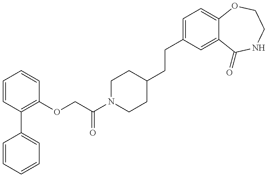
C1=CC=CC=C1C1=C(OCC(N2CCC(CCC3=CC=C4C(=C3)C(=O)NCCO4)CC2)=O)C=CC=C1
